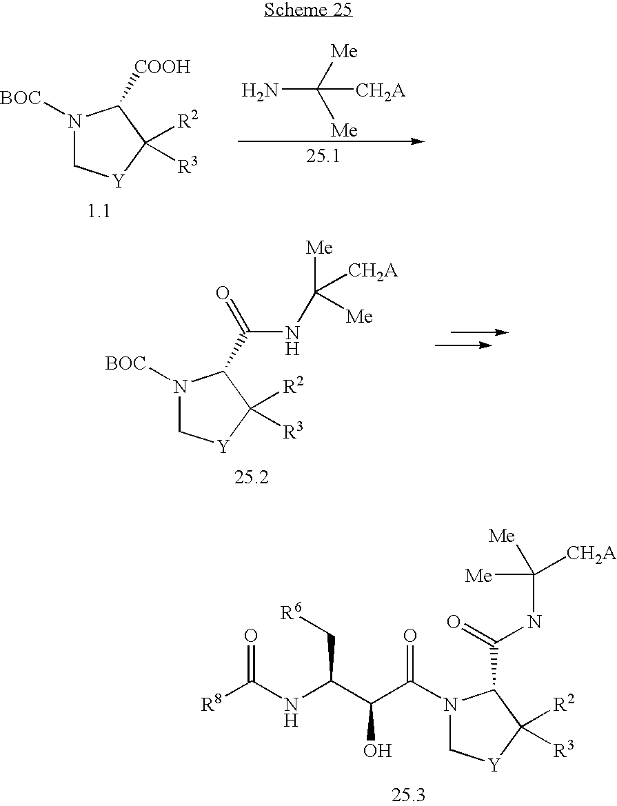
[R6]CC(NC([R8])=O)C(C(N1C[Y]C([R2])([R3])C1C(=O)NC([Me])([Me])[CH2A])=O)O.[BOC]N1C[Y]C([R2])([R3])C1[COOH].NC([Me])([Me])[CH2A].[BOC]N1C[Y]C([R2])([R3])C1C(=O)NC([Me])([Me])[CH2A]
